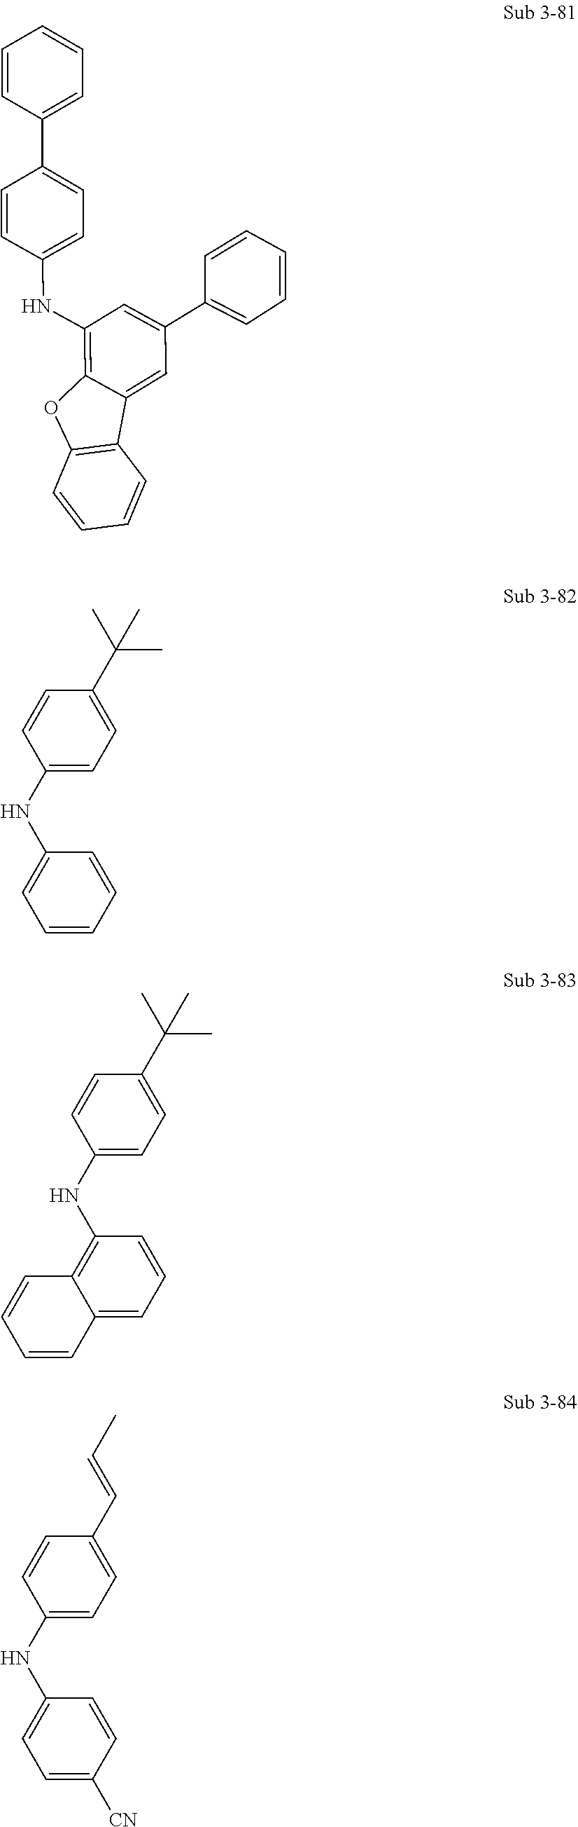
C12=C(C3=CC(C4=CC=CC=C4)=CC(NC4=CC=C(C5=CC=CC=C5)C=C4)=C3O1)C=CC=C2.C1=CC=CC(NC2=CC=C(C(C)(C)C)C=C2)=C1.C12=CC=CC(NC3=CC=C(C(C)(C)C)C=C3)=C1C=CC=C2.C1=C([CN])C=CC(NC2=CC=C(C=CC)C=C2)=C1
